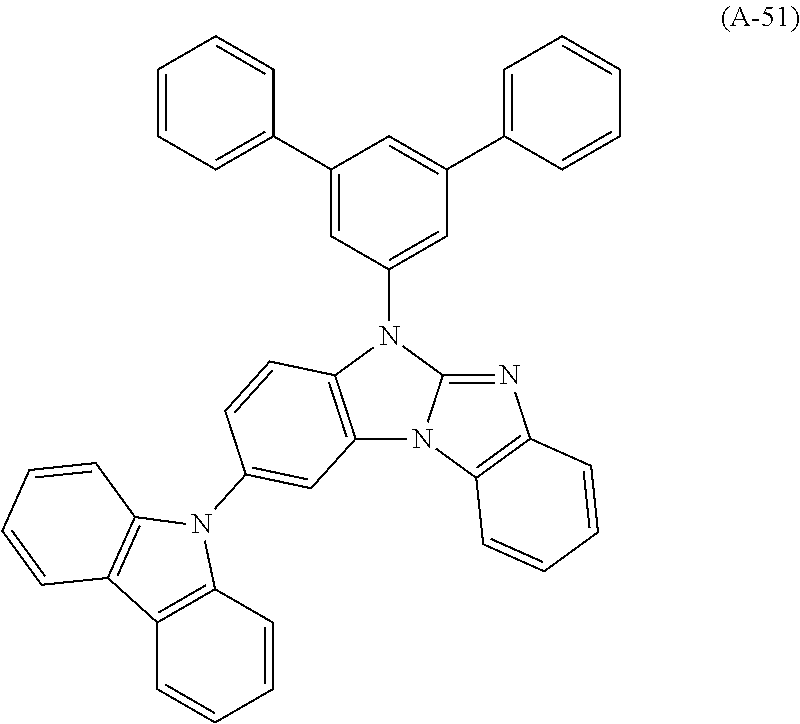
C12=C(N(C3=CC(C4=CC=CC=C4)=CC(C4=CC=CC=C4)=C3)C3=NC4=C(N13)C=CC=C4)C=CC(N1C3=C(C4=C1C=CC=C4)C=CC=C3)=C2
